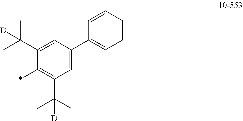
C1=CC=CC(C2=CC(C(C)(C)[D])=C(*)C(C(C)(C)[D])=C2)=C1
